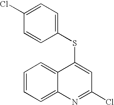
C1(SC2=CC(Cl)=NC3=CC=CC=C32)=CC=C(Cl)C=C1
